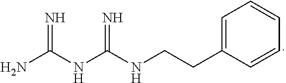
N=C(NC(NCCC1=CC=CC=C1)=N)N
